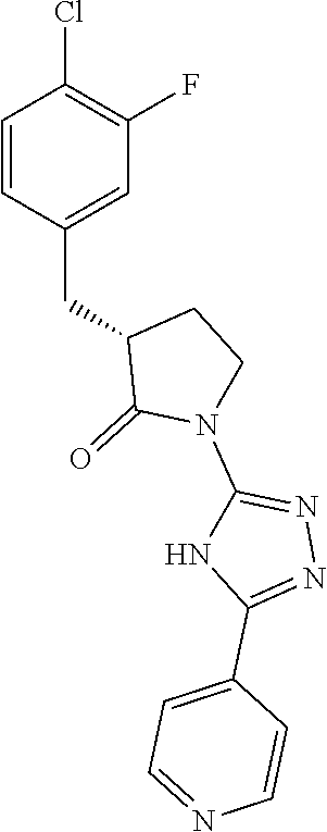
C1=CC(CC2C(=O)N(C3=NN=C(C4=CC=NC=C4)N3)CC2)=CC(F)=C1Cl
